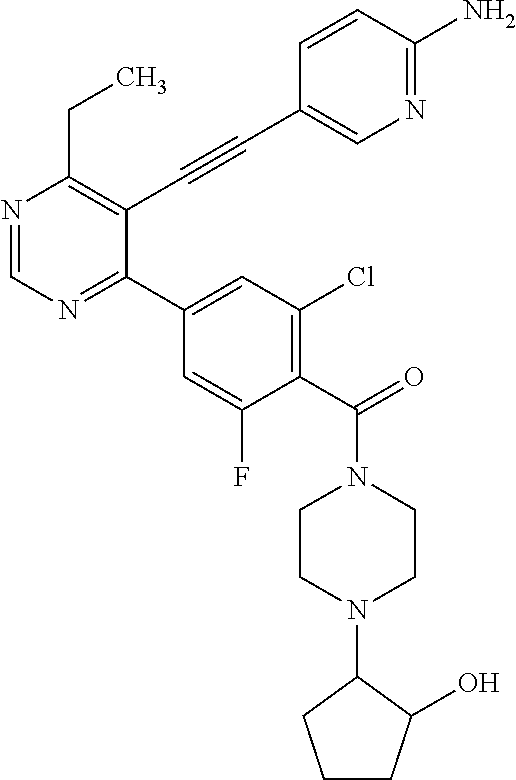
N1=CN=C(C2=CC(Cl)=C(C(=O)N3CCN(C4CCCC4O)CC3)C(F)=C2)C(C#CC2=CN=C(N)C=C2)=C1CC
